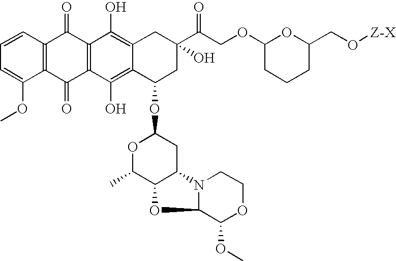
C1=CC2=C(C(OC)=C1)C(=O)C1=C(C2=O)C(O)=C2C(=C1O)C(OC1OC(C)C3C(C1)N1C(C(OC)OCC1)O3)CC(C(COC1CCCC(CO[Z-X])O1)=O)(O)C2
